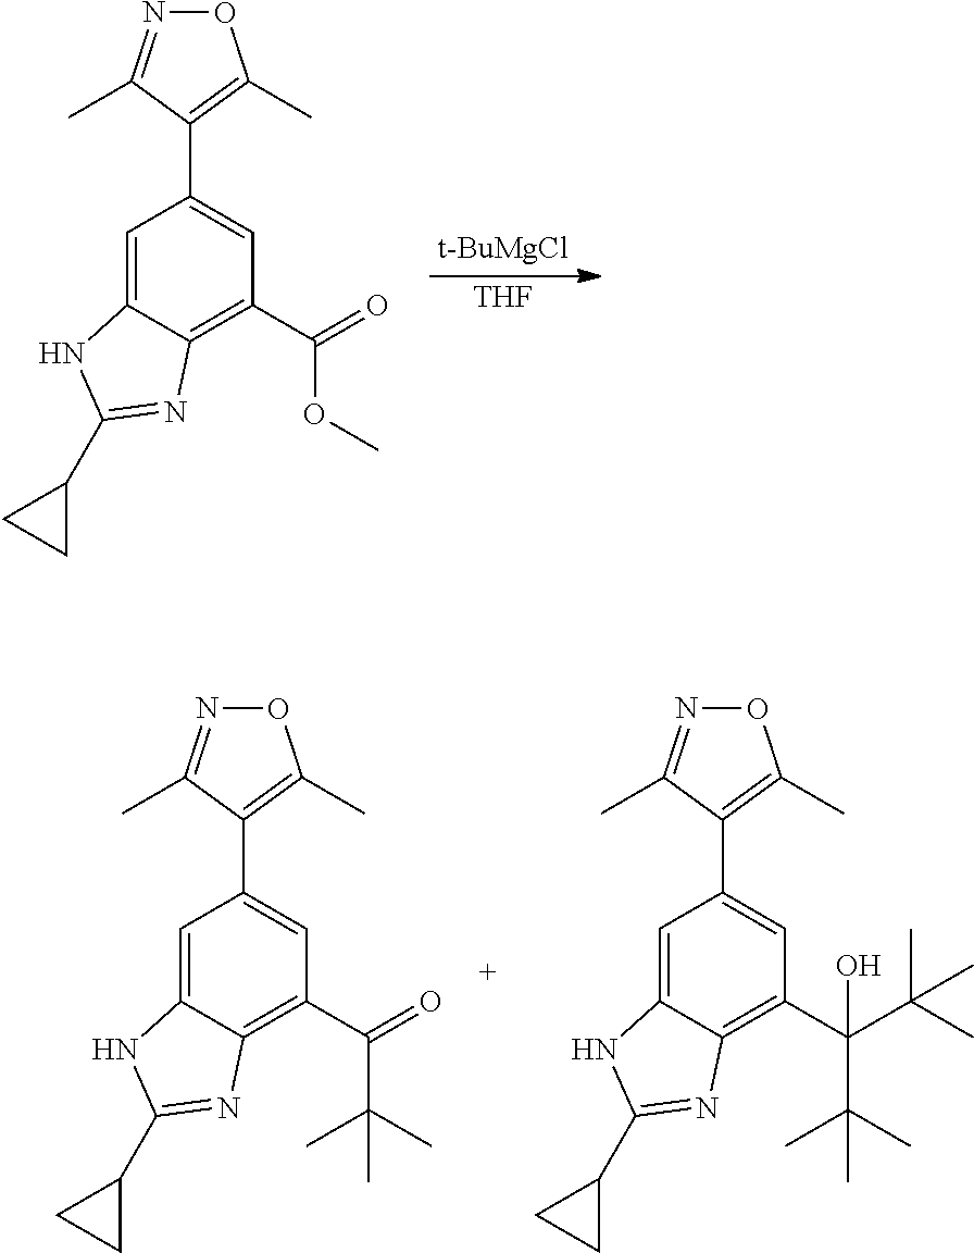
[THF].[t-BuMgCl].C1=C2C(=C(C(OC)=O)C=C1C1=C(C)ON=C1C)N=C(C1CC1)N2.C1=C2C(=C(C(C(C)(C)C)=O)C=C1C1=C(C)ON=C1C)N=C(C1CC1)N2.C1=C2C(=C(C(C(C)(C)C)(C(C)(C)C)O)C=C1C1=C(C)ON=C1C)N=C(C1CC1)N2
